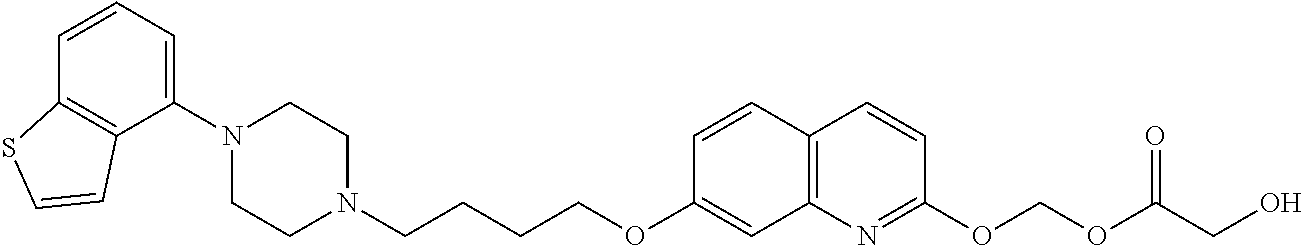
C1=CC2=C(C(N3CCN(CCCCOC4=CC5=C(C=C4)C=CC(OCOC(CO)=O)=N5)CC3)=C1)C=CS2
